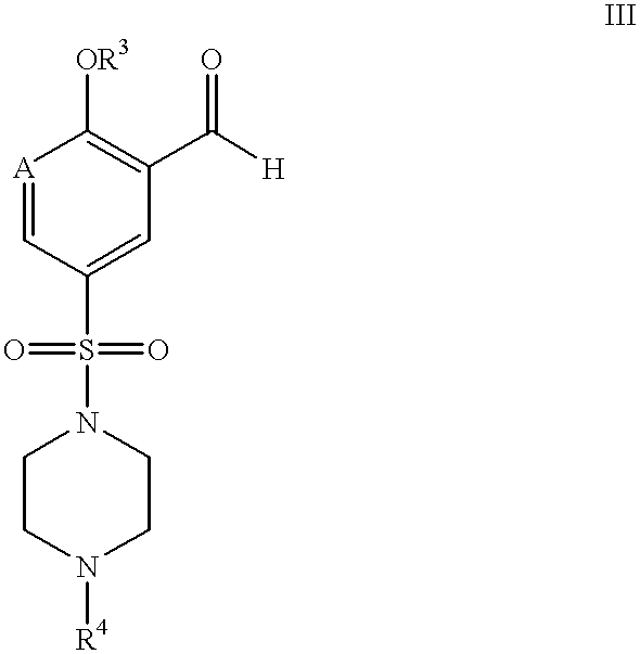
C1(C([H])=O)=C([OR3])[A]=CC(S(=O)(=O)N2CCN([R4])CC2)=C1
